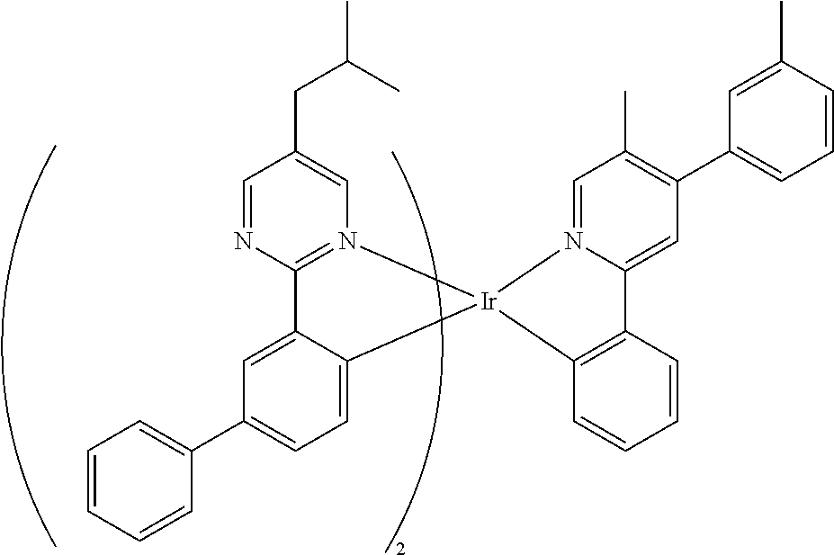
C12=N(C=C(CC(C)C)C=N1)[Ir]1(C3=CC=C(C4=CC=CC=C4)C=C23)C2=C(C3=CC(C4=CC=CC(C)=C4)=C(C)C=N31)C=CC=C2
